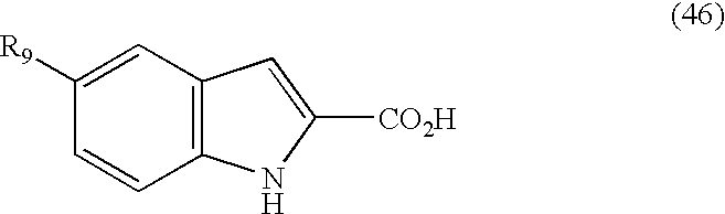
C12=C(C=C([R9])C=C1)C=C([CO2H])N2
